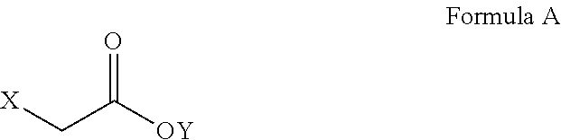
[X]CC([OY])=O
